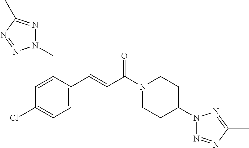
N1(CC2=CC(Cl)=CC=C2C=CC(N2CCC(N3N=NC(C)=N3)CC2)=O)N=C(C)N=N1
